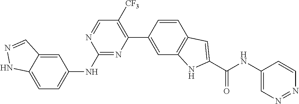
C1=CC(C2=C([CF3])C=NC(NC3=CC=C4C(=C3)C=NN4)=N2)=CC2=C1C=C(C(NC1=CN=NC=C1)=O)N2
